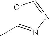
O1C(C)=NN=C1
